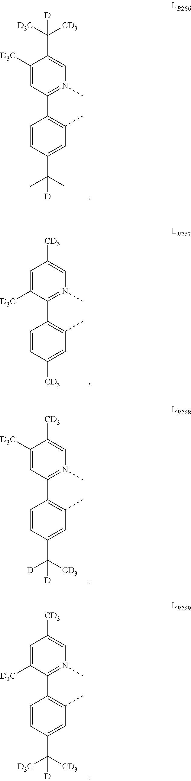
C1([D3C])=CC(C2=C(C)C=C(C(C)(C)[D])C=C2)=N(C)C=C1C([D3C])([CD3])[D].C1=C([D3C])C(C2=C(C)C=C([CD3])C=C2)=N(C)C=C1[CD3].C1([D3C])=CC(C2=C(C)C=C(C([CD3])([D])[D])C=C2)=N(C)C=C1[CD3].C1=C([D3C])C(C2=C(C)C=C(C([CD3])([D3C])[D])C=C2)=N(C)C=C1[CD3]
